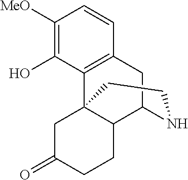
C1([MeO])=C(O)C2=C(C=C1)CC1C3C2(CC(=O)CC3)CCN1
